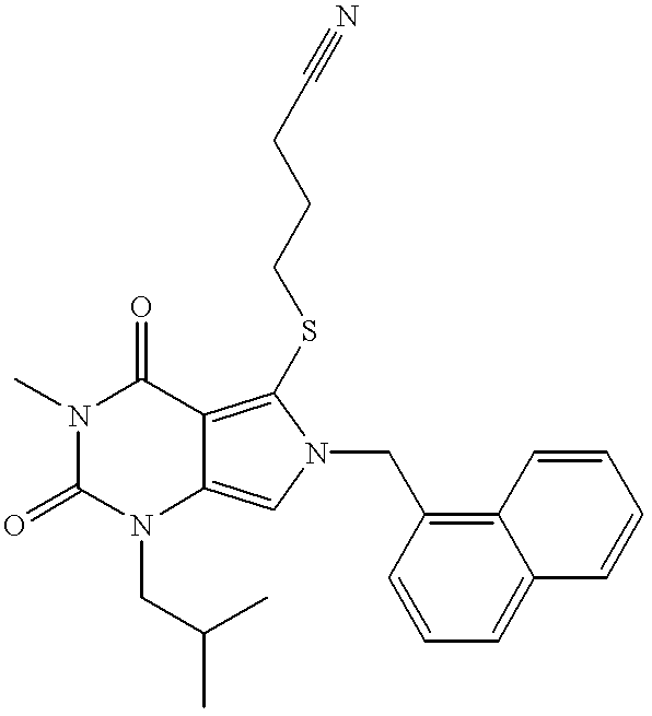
N1(C)C(=O)N(CC(C)C)C2=CN(CC3=C4C(=CC=C3)C=CC=C4)C(SCCCC#N)=C2C1=O
